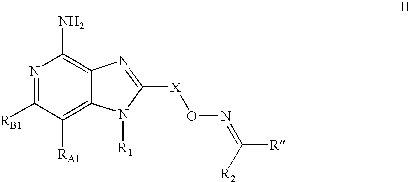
N1=C([RB1])C([RA1])=C2C(=C1N)N=C([X]ON=C([R])[R2])N2[R1]
